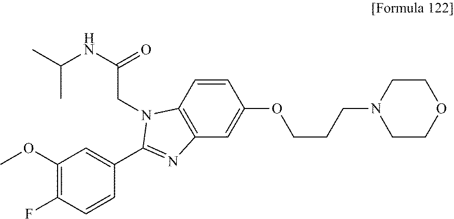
C(NC(C)C)(CN1C2=C(C=C(OCCCN3CCOCC3)C=C2)N=C1C1=CC(OC)=C(F)C=C1)=O
